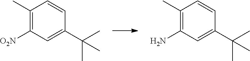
C1(C)=C([O2N])C=C(C(C)(C)C)C=C1.C1(C)=C(N)C=C(C(C)(C)C)C=C1
